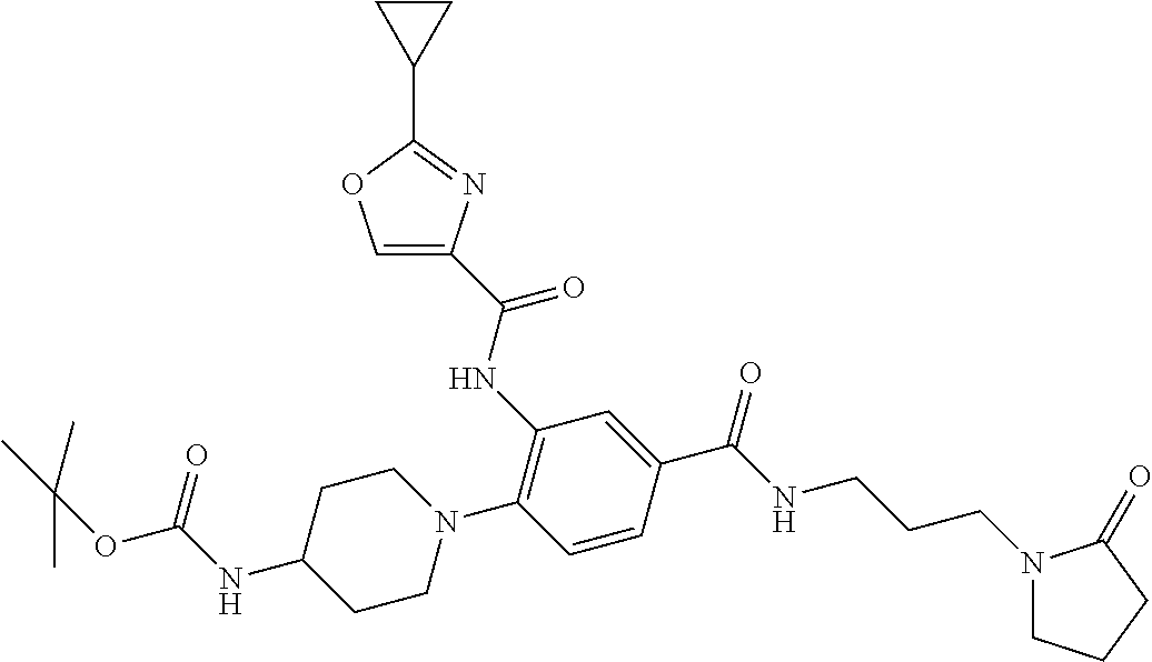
N(C(OC(C)(C)C)=O)C1CCN(C2=C(NC(=O)C3=COC(C4CC4)=N3)C=C(C(NCCCN3CCCC3=O)=O)C=C2)CC1
